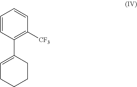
C1=CC(C2=CCCCC2)=C([CF3])C=C1
